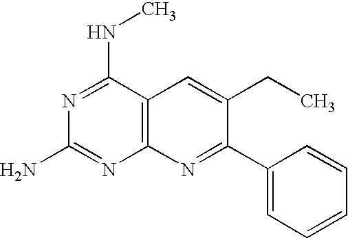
C12=C(C(NC)=NC(N)=N1)C=C(CC)C(C1=CC=CC=C1)=N2
